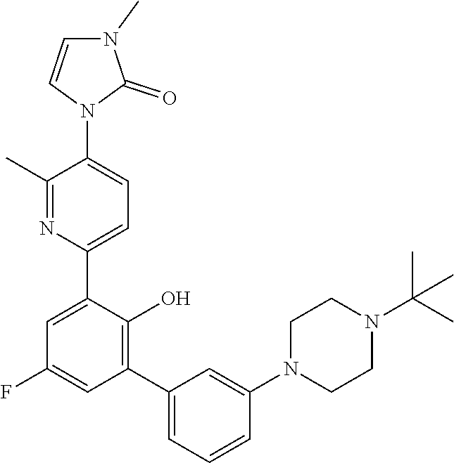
C1CN(C2=CC(C3=C(O)C(C4=CC=C(N5C=CN(C)C5=O)C(C)=N4)=CC(F)=C3)=CC=C2)CCN1C(C)(C)C
